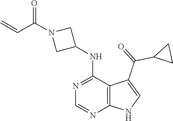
N1=C(NC2CN(C(C=C)=O)C2)C2=C(N=C1)NC=C2C(C1CC1)=O
